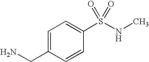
C1=C(CN)C=CC(S(NC)(=O)=O)=C1
